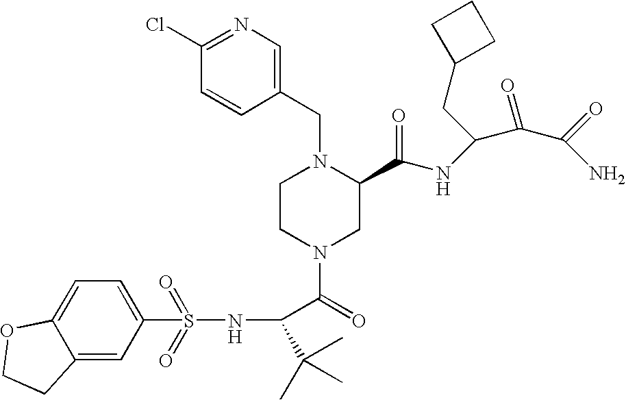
C(C(N1CC(C(=O)NC(CC2CCC2)C(=O)C(=O)N)N(CC2=CN=C(Cl)C=C2)CC1)=O)(NS(C1=CC=C2C(=C1)CCO2)(=O)=O)C(C)(C)C
